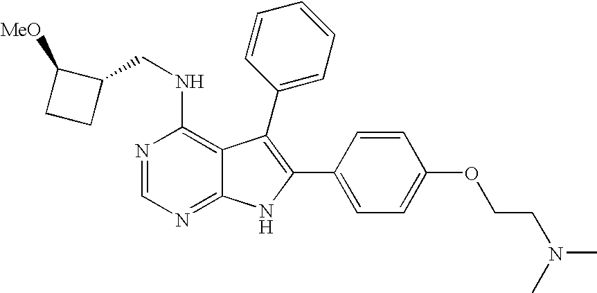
N1=CN=C2C(=C1NCC1C([MeO])CC1)C(C1=CC=CC=C1)=C(C1=CC=C(OCCN(C)C)C=C1)N2
